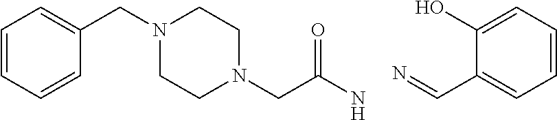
C1=CC=CC(CN2CCN(CC(N)=O)CC2)=C1.N=CC1=CC=CC=C1O
